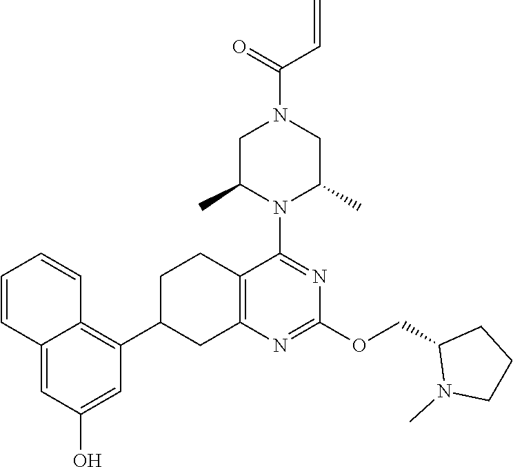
C1(OCC2CCCN2C)=NC2=C(C(N3C(C)CN(C(C=C)=O)CC3C)=N1)CCC(C1=C3C(=CC(O)=C1)C=CC=C3)C2
